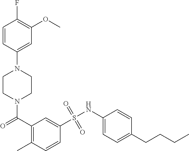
N1(C(=O)C2=C(C)C=CC(S(NC3=CC=C(CCCC)C=C3)(=O)=O)=C2)CCN(C2=CC(OC)=C(F)C=C2)CC1
